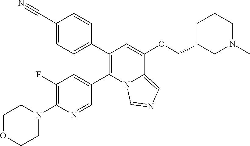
C1(C2=CC=C(C#N)C=C2)=C(C2=CC(F)=C(N3CCOCC3)N=C2)N2C(=CN=C2)C(OCC2CN(C)CCC2)=C1
